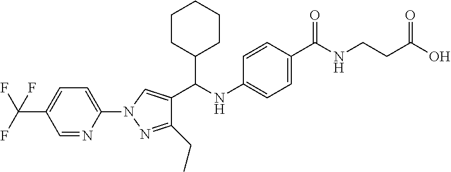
C1(N2N=C(CC)C(C(C3CCCCC3)NC3=CC=C(C(=O)NCCC(=O)O)C=C3)=C2)=CC=C(C(F)(F)F)C=N1
